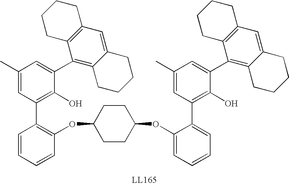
C1=CC=CC(OC2CCC(OC3=CC=CC=C3C3=C(O)C(C4=C5C(=CC6=C4CCCC6)CCCC5)=CC(C)=C3)CC2)=C1C1=C(O)C(C2=C3C(=CC4=C2CCCC4)CCCC3)=CC(C)=C1
